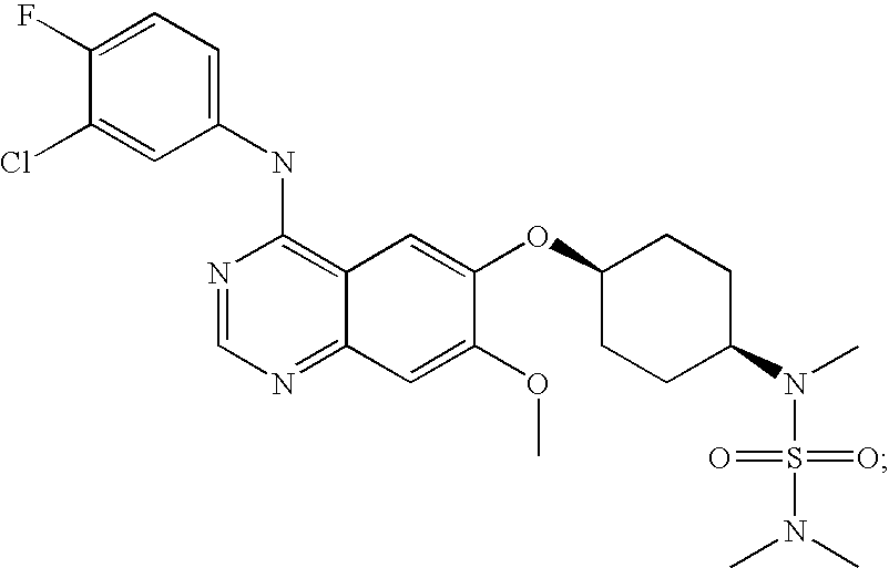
N1=CN=C2C(=C1NC1=CC=C(F)C(Cl)=C1)C=C(OC1CCC(N(C)S(N(C)C)(=O)=O)CC1)C(OC)=C2
